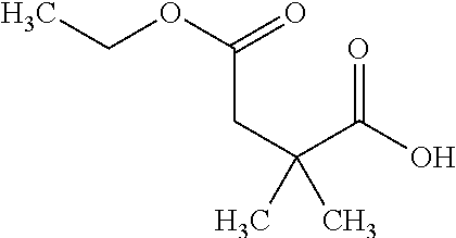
CCOC(CC(C)(C(=O)O)C)=O
